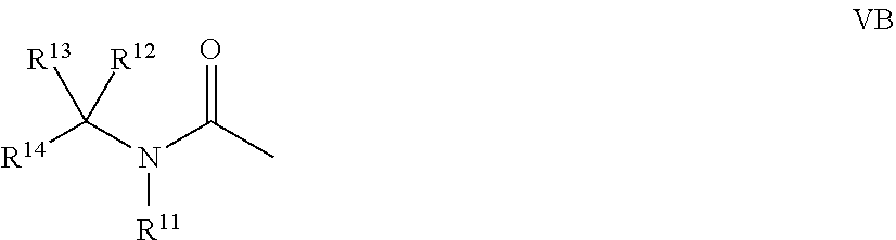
N([R11])(C([R14])([R12])[R13])C(C)=O
